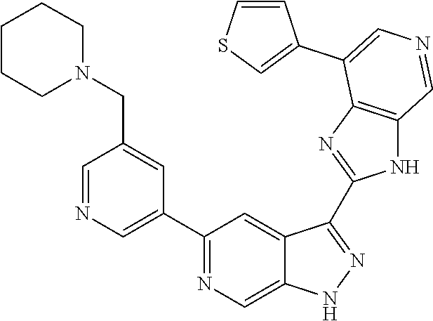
C1(C2=CN=CC(CN3CCCCC3)=C2)=NC=C2C(=C1)C(C1=NC3=C(N1)C=NC=C3C1=CSC=C1)=NN2
